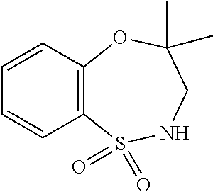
C1=CC2=C(C=C1)OC(C)(C)CNS2(=O)=O
